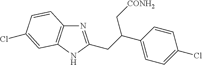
N1=C(CC(C2=CC=C(Cl)C=C2)C[CONH2])NC2=C1C=CC(Cl)=C2
